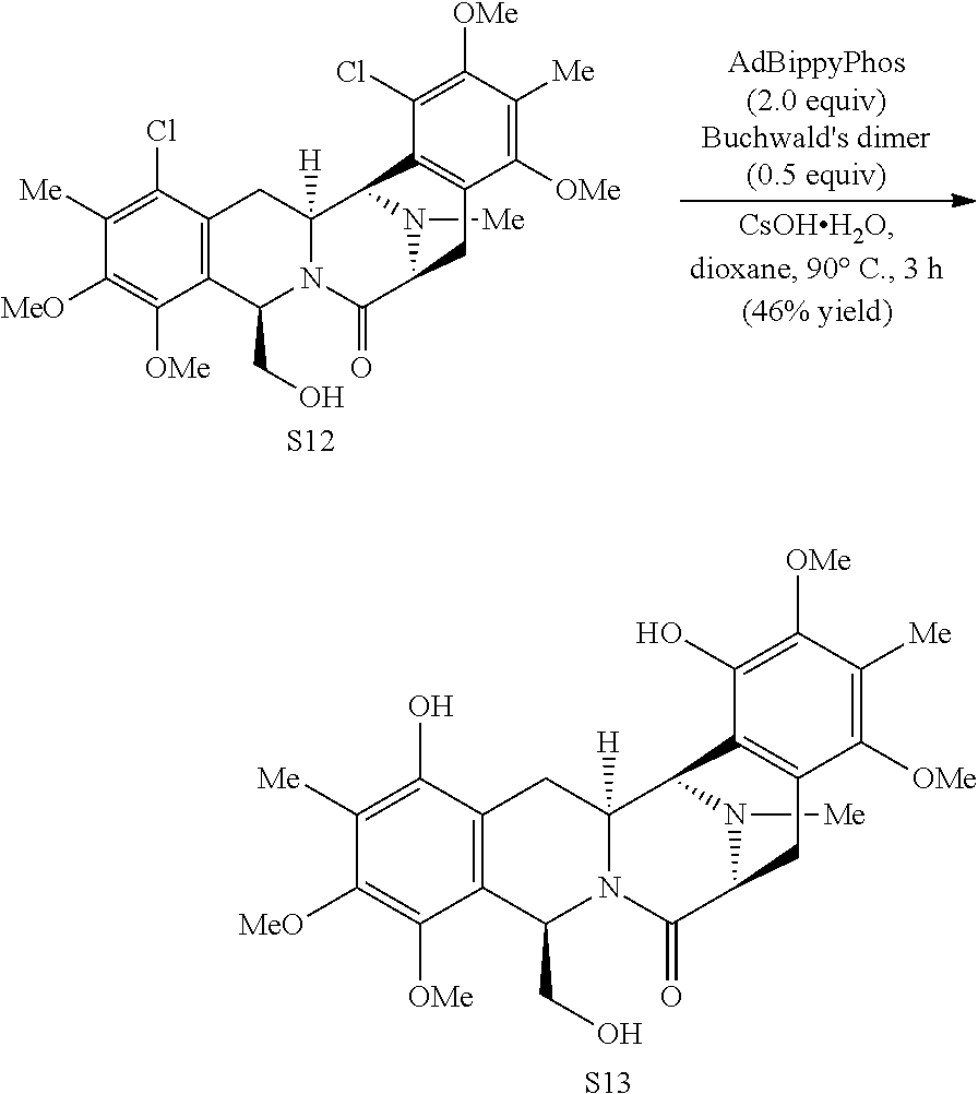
C1([Me])=C(O)C2=C(C([OMe])=C1[MeO])C(CO)N1C([H])(C2)C2N([Me])C(C1=O)CC1=C2C(O)=C([OMe])C([Me])=C1[OMe].[S13].C1([Me])=C(Cl)C2=C(C([OMe])=C1[MeO])C(CO)N1C([H])(C2)C2N([Me])C(C1=O)CC1=C2C(Cl)=C([OMe])C([Me])=C1[OMe].[S12]
